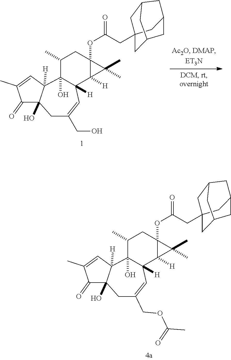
C1(=O)C(C)=CC2([H])C1(O)CC(COC(C)=O)=CC1([H])C2(O)C(C)CC2(OC(CC34CC5CC(C3)CC(C4)C5)=O)C1([H])C2(C)C.C1(=O)C(C)=CC2([H])C1(O)CC(CO)=CC1([H])C2(O)C(C)CC2(OC(CC34CC5CC(C3)CC(C4)C5)=O)C1([H])C2(C)C
